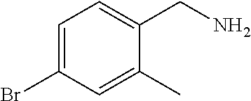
C1=C(Br)C=C(C)C(CN)=C1
